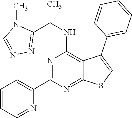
C1(C2=CC=CC=N2)=NC(NC(C)C2=NN=CN2C)=C2C(=N1)SC=C2C1=CC=CC=C1
